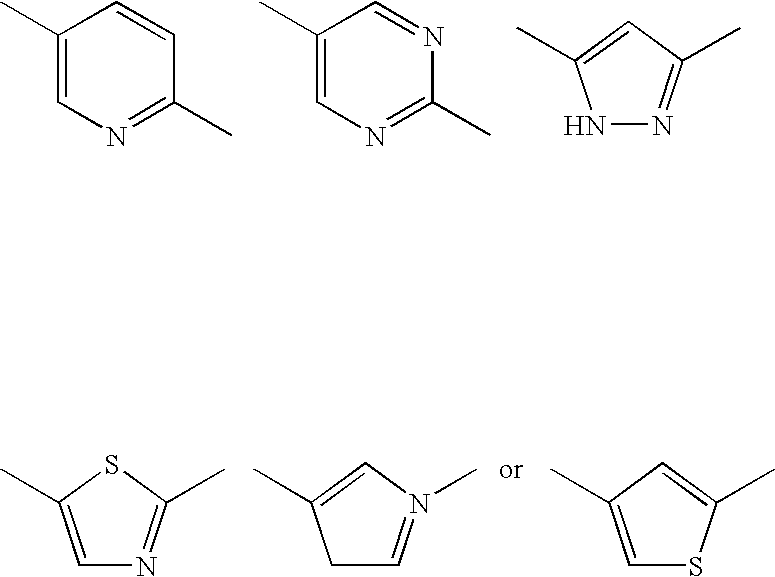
C1(C)=CN=C(C)C=C1.C1(C)=CN=C(C)N=C1.N1N=C(C)C=C1C.C1=C(C)SC(C)=N1.C1C=N(C)C=C1C.C1=C(C)C=C(C)S1
